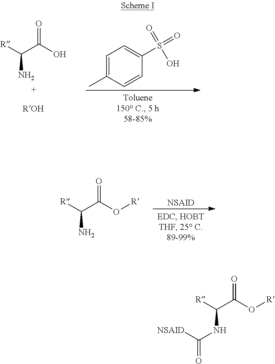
[R]C(C(O)=O)N.C1=C(C)C=CC(S(O)(=O)=O)=C1.[R]C(C(O[R])=O)N.[NSAID].[R]C(C(O[R])=O)NC(=O)[NSAID]
